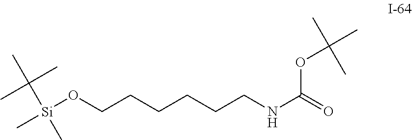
[Si](OCCCCCCNC(=O)OC(C)(C)C)(C)(C)C(C)(C)C
